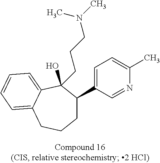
C1=C(C2CCCC3=CC=CC=C3C2(CCCN(C)C)O)C=NC(C)=C1
